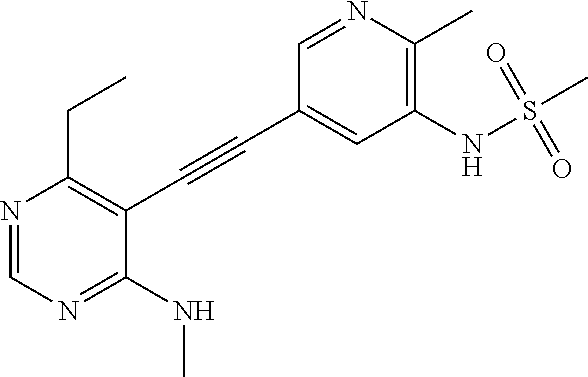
N1=CN=C(NC)C(C#CC2=CC(NS(C)(=O)=O)=C(C)N=C2)=C1CC
